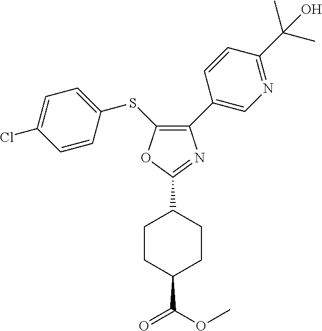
C1(C2=CN=C(C(C)(C)O)C=C2)=C(SC2=CC=C(Cl)C=C2)OC(C2CCC(C(=O)OC)CC2)=N1
